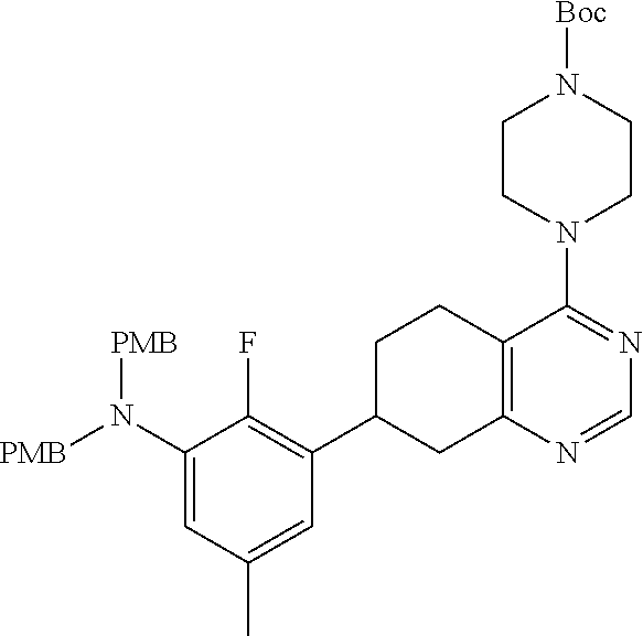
C1(N([PMB])[PMB])=CC(C)=CC(C2CCC3=C(C2)N=CN=C3N2CCN([Boc])CC2)=C1F
